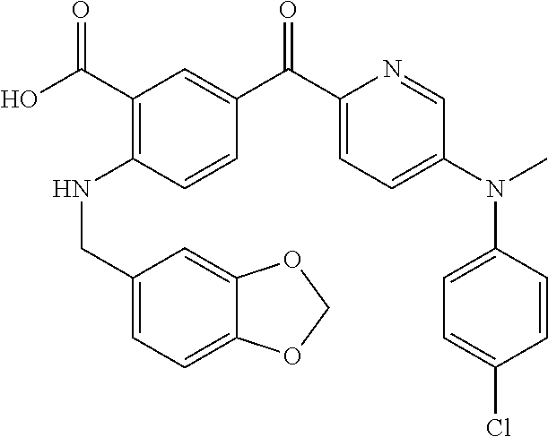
C1(C(O)=O)=C(NCC2=CC=C3C(=C2)OCO3)C=CC(C(C2=CC=C(N(C3=CC=C(Cl)C=C3)C)C=N2)=O)=C1
